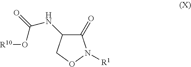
O(C(=O)NC1C(=O)N([R1])OC1)[R10]
